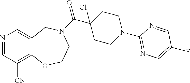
N1=CC([CN])=C2C(=C1)CN(C(C1(Cl)CCN(C3=NC=C(F)C=N3)CC1)=O)CCO2
